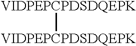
[VIDPEPCPDSDQEPK][VIDPEPCPDSDQEPK]
